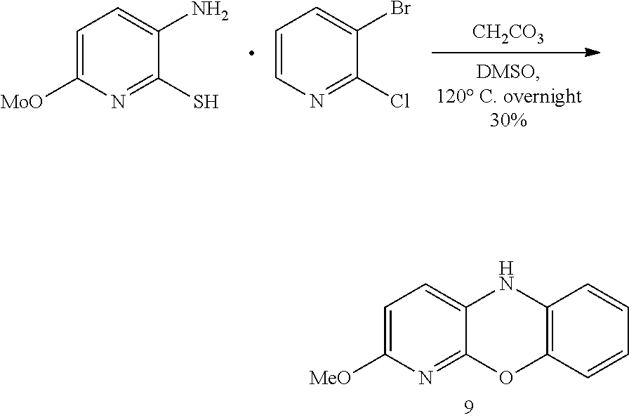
C1=C([MoO])N=C(S)C(N)=C1.[CH2CO3].C1=CN=C(Cl)C(Br)=C1.C1=C([MeO])N=C2C(=C1)NC1=C(O2)C=CC=C1
